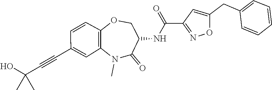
N1(C)C2=C(C=CC(C#CC(C)(O)C)=C2)OCC(NC(C2=NOC(CC3=CC=CC=C3)=C2)=O)C1=O
